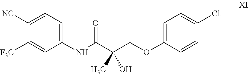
C1(NC(C(COC2=CC=C(Cl)C=C2)(C)O)=O)=CC=C([NC])C([F3C])=C1
